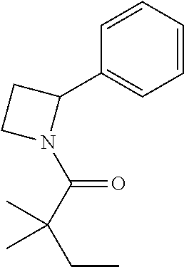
C1=CC=CC(C2CCN2C(C(CC)(C)C)=O)=C1
